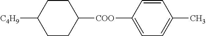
C1CC([COO]C2=CC=C(C)C=C2)CCC1[C4H9]
